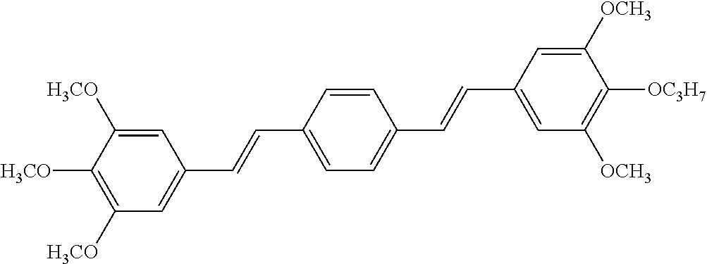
C1([H3CO])=C([H3CO])C=C(C=CC2=CC=C(C=CC3=CC([OCH3])=C([OC3H7])C([OCH3])=C3)C=C2)C=C1[H3CO]
